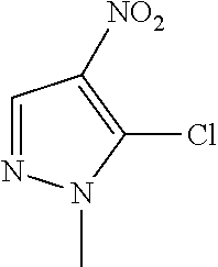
C1=NN(C)C(Cl)=C1[NO2]
